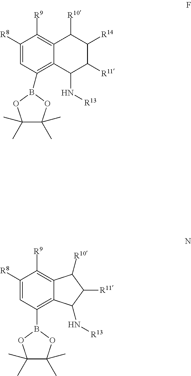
C12=C([R9])C([R8])=CC(B3OC(C)(C)C(C)(C)O3)=C1C(N[R13])C([R11])C2[R10].C12=C([R9])C([R8])=CC(B3OC(C)(C)C(C)(C)O3)=C1C(N[R13])C([R11])C([R14])C2[R10]
